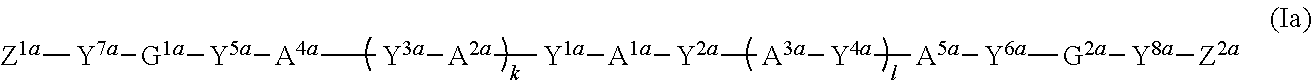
[Z1a][Y7a][G1a][Y5a][A4a][Y3a][A2a][Y1a][A1a][Y2a][A3a][Y4a][A5a][Y6a][G2a][Y8a][Z2a]
